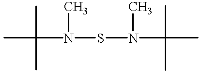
CC(N(SN(C(C)(C)C)C)C)(C)C
